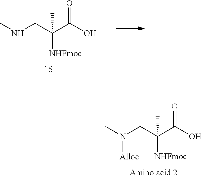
CNCC(C(O)=O)([NHFmoc])C.CN(CC(C(O)=O)([NHFmoc])C)[Alloc]
